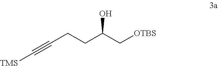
OC(C[OTBS])CCC#C[TMS]
